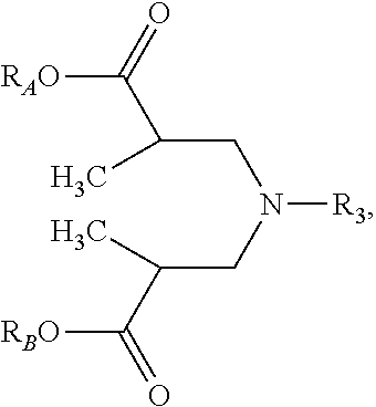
[RAO]C(=O)C(CN([R3])CC(C([RBO])=O)C)C
